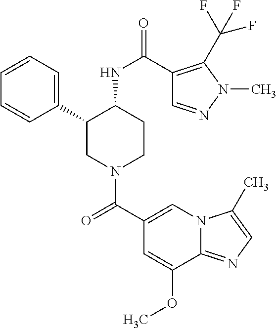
C1(C2CN(C(C3=CN4C(=NC=C4C)C(OC)=C3)=O)CCC2NC(=O)C2=C(C(F)(F)F)N(C)N=C2)=CC=CC=C1
